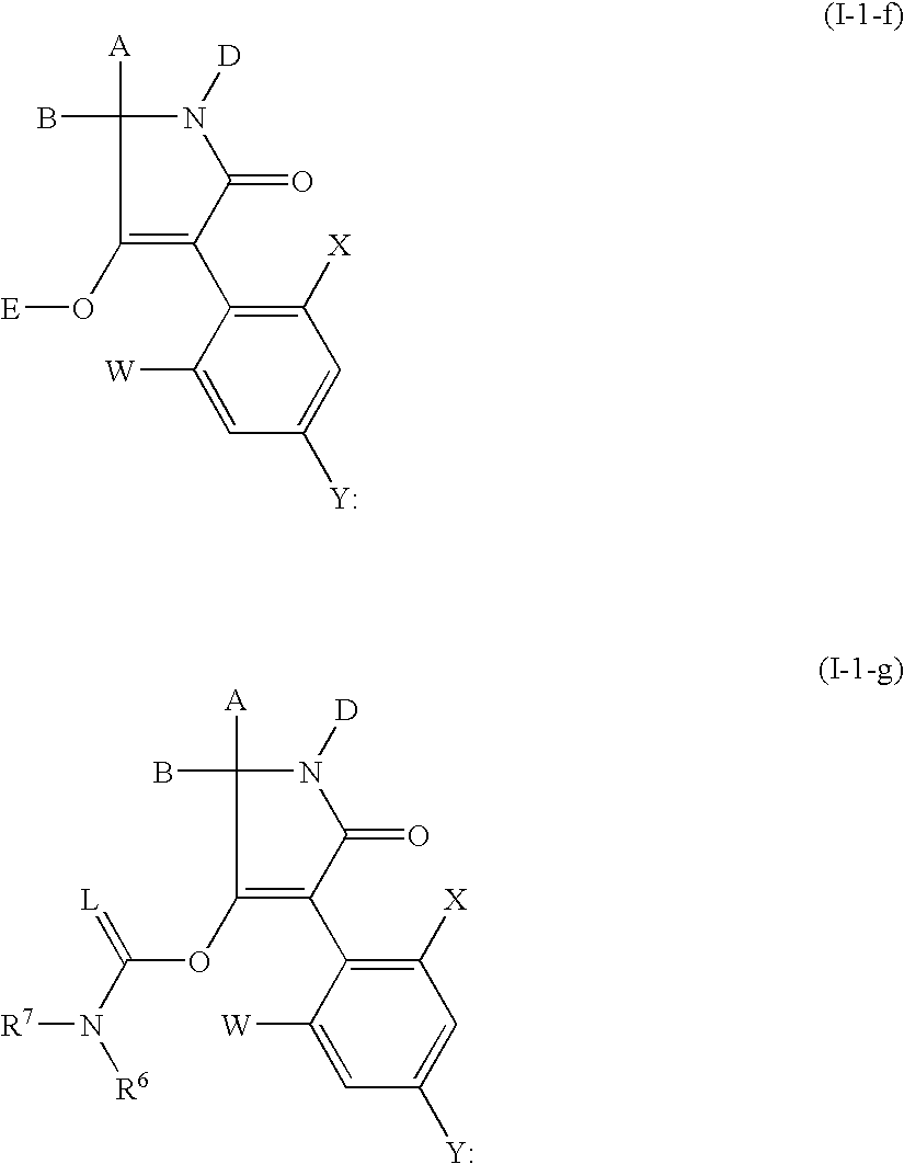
C1([X])=C(C2=C(O[E])C([A])(B)N([D])C2=O)C([W])=CC([Y])=C1.C1([X])=C(C2=C(OC(N([R7])[R6])=[L])C([A])(B)N([D])C2=O)C([W])=CC([Y])=C1
